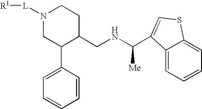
C(NCC1CCN([L][R1])CC1C1=CC=CC=C1)([Me])C1=CSC2=CC=CC=C21
